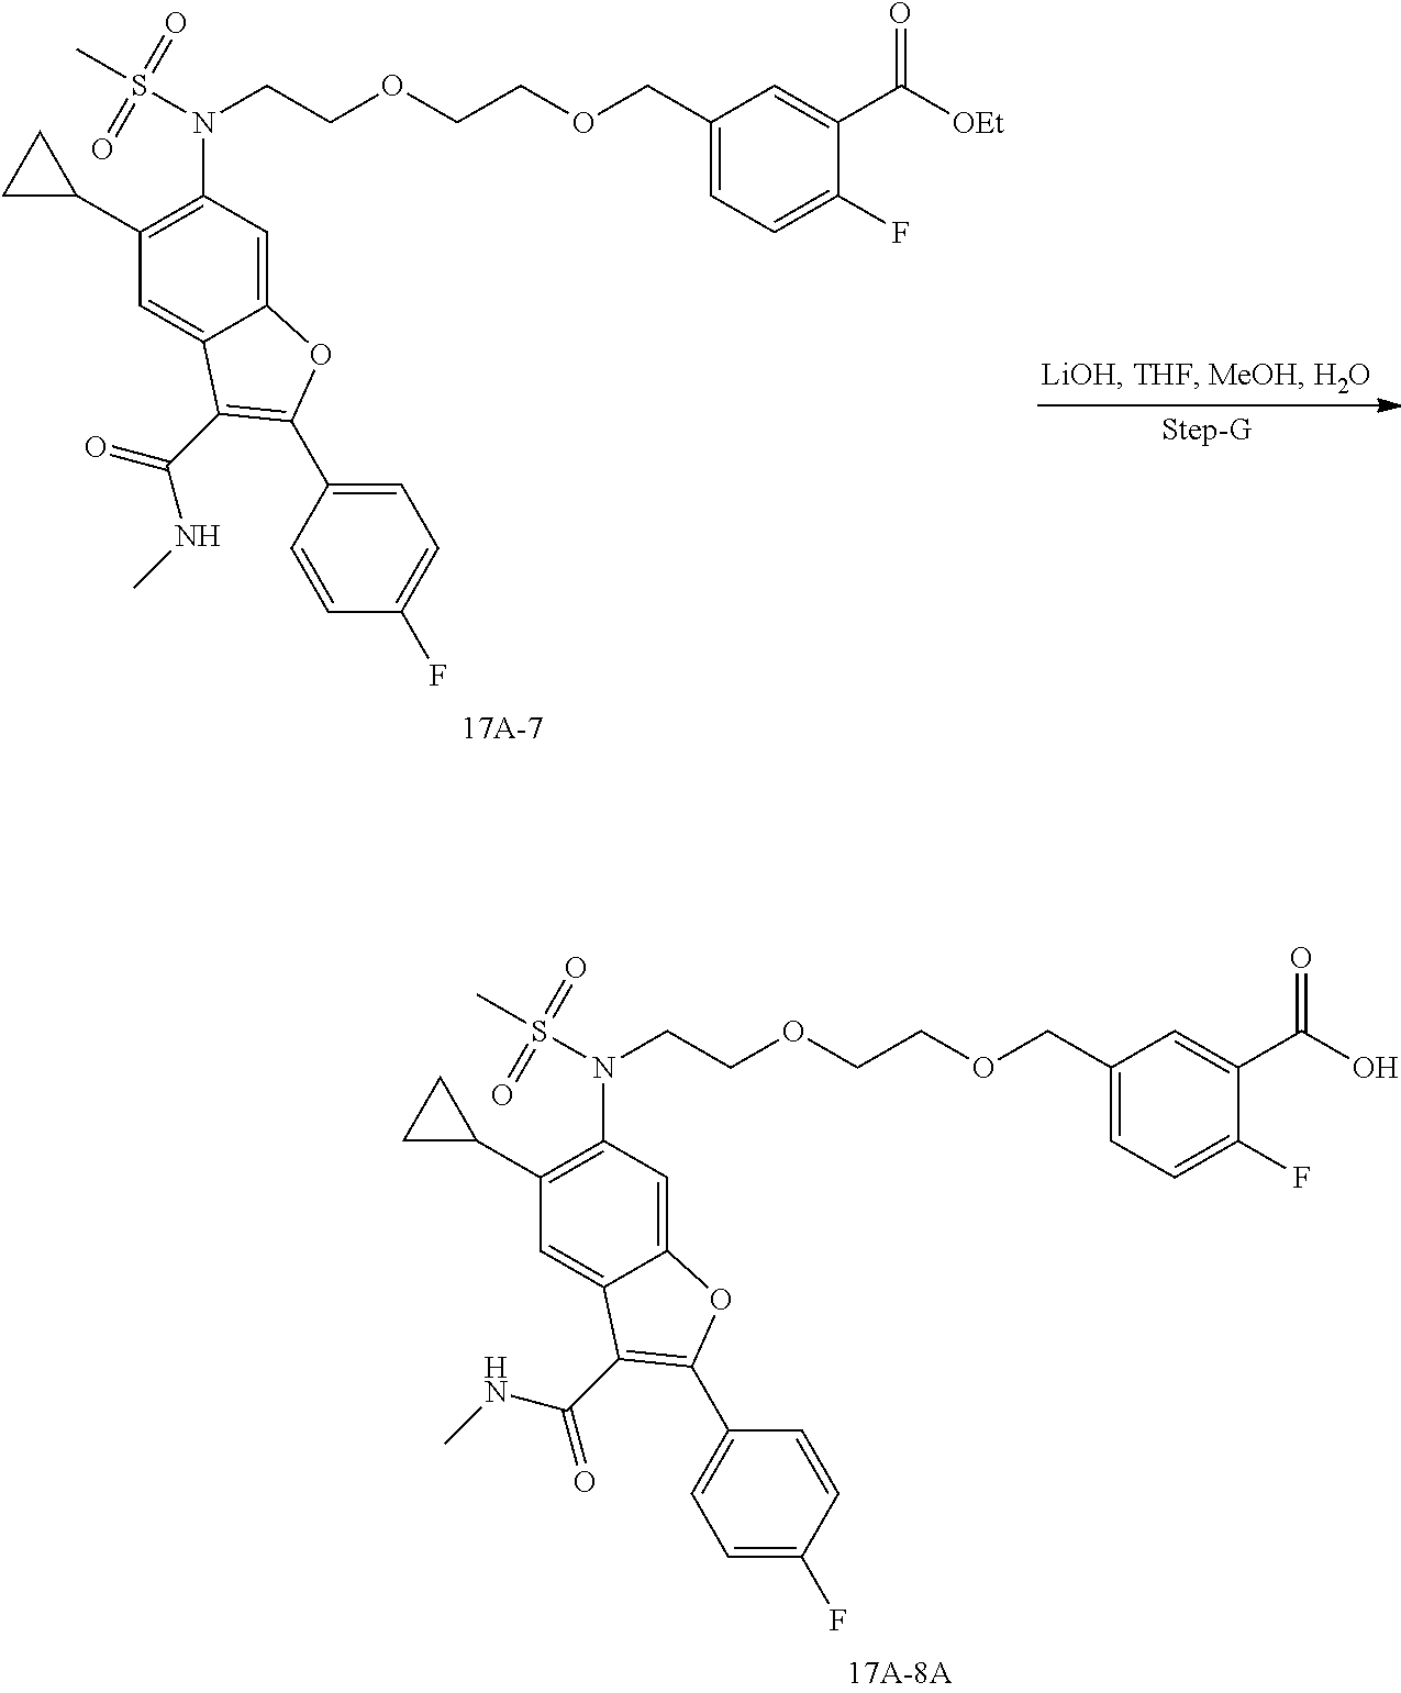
N(CCOCCOCC1=CC=C(F)C(C([OEt])=O)=C1)(S(C)(=O)=O)C1=C(C2CC2)C=C2C(=C1)OC(C1=CC=C(F)C=C1)=C2C(=O)NC.N(CCOCCOCC1=CC=C(F)C(C(O)=O)=C1)(S(C)(=O)=O)C1=C(C2CC2)C=C2C(=C1)OC(C1=CC=C(F)C=C1)=C2C(NC)=O
